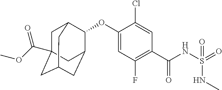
C1=C(OC2C3CC4CC(C(OC)=O)(CC2C4)C3)C(Cl)=CC(C(NS(NC)(=O)=O)=O)=C1F
